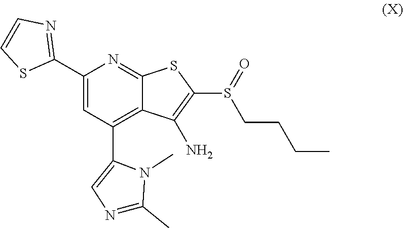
C1(C2=NC=CS2)=CC(C2=CN=C(C)N2C)=C2C(=N1)SC(S(CCCC)=O)=C2N
